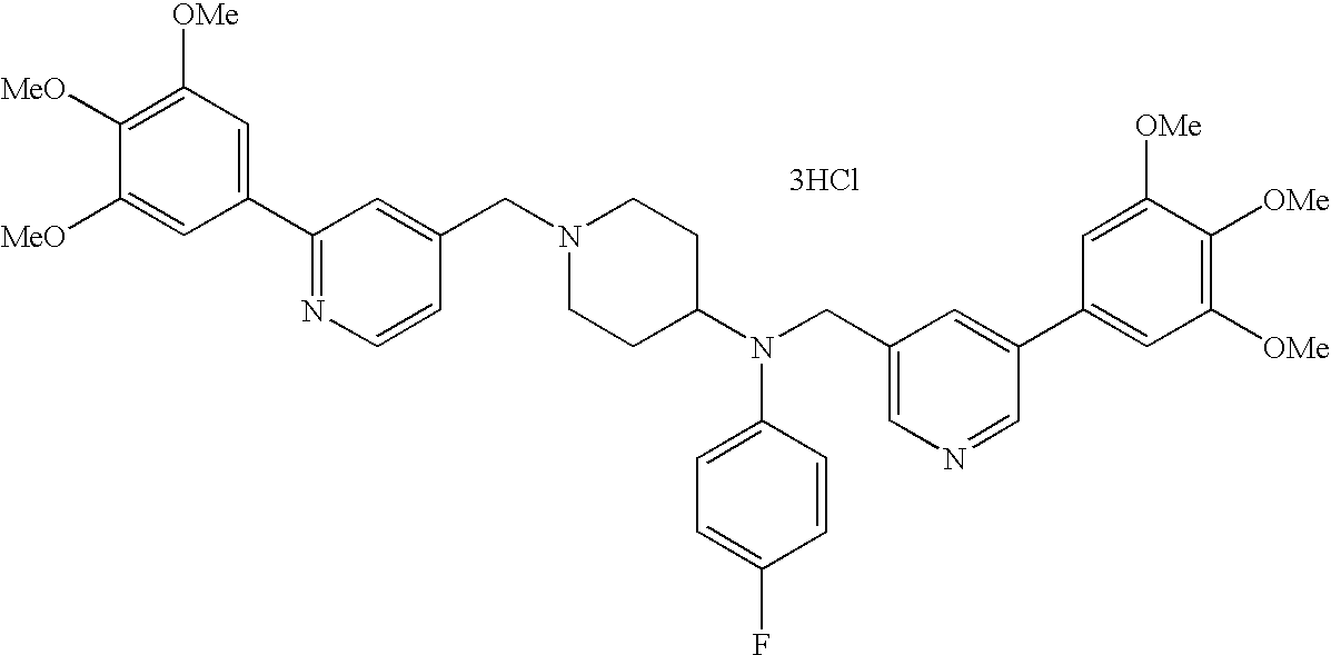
C1=C([MeO])C([MeO])=C([OMe])C=C1C1=NC=CC(CN2CCC(N(CC3=CN=CC(C4=CC([OMe])=C([OMe])C([OMe])=C4)=C3)C3=CC=C(F)C=C3)CC2)=C1.[3HCl]
